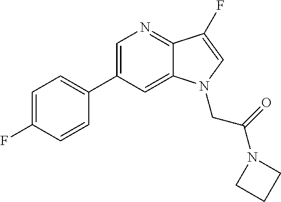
C1=C(C2=CC=C(F)C=C2)C=C2C(=N1)C(F)=CN2CC(N1CCC1)=O
